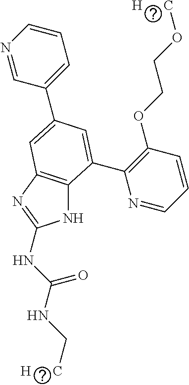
N1C2=C(N=C1NC(NC[H      C])=O)C=C(C1=CC=CN=C1)C=C2C1=C(OCCO[H      C])C=CC=N1
